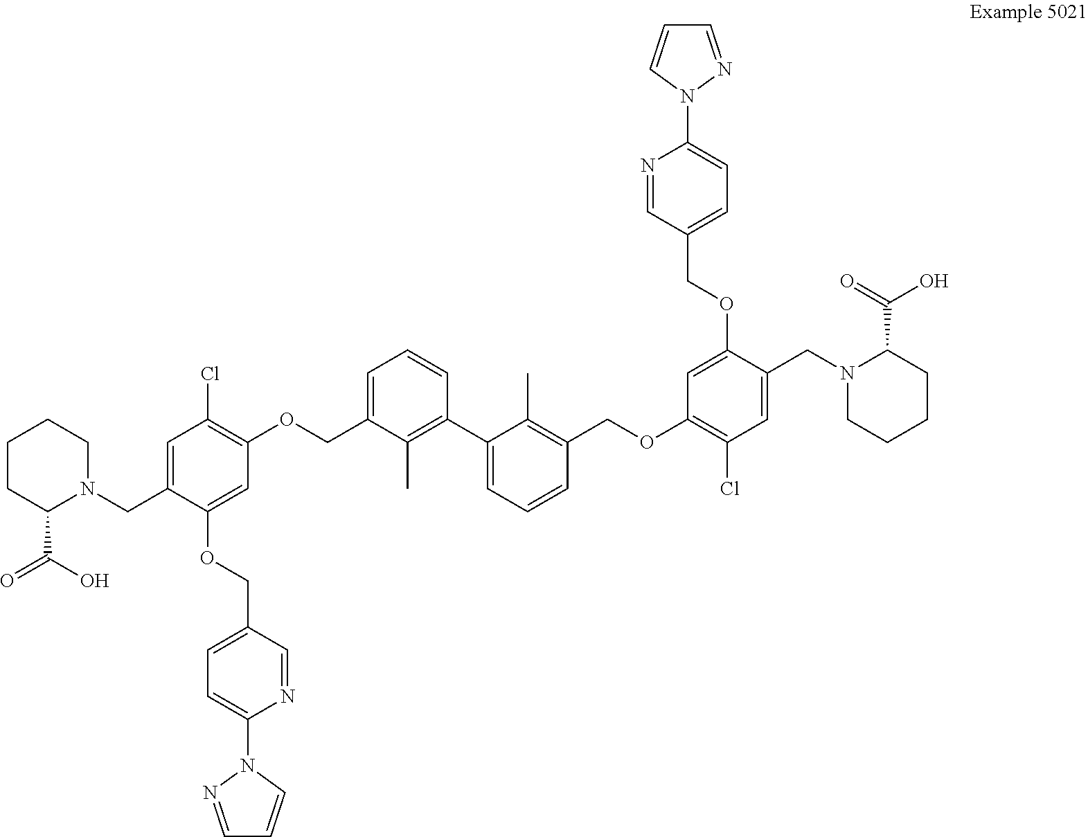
C1C(C(=O)O)N(CC2=CC(Cl)=C(OCC3=CC=CC(C4=CC=CC(COC5=C(Cl)C=C(CN6C(C(O)=O)CCCC6)C(OCC6=CC=C(N7N=CC=C7)N=C6)=C5)=C4C)=C3C)C=C2OCC2=CC=C(N3N=CC=C3)N=C2)CCC1
